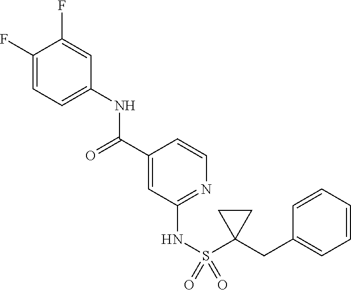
C1(F)=CC=C(NC(C2=CC(NS(=O)(=O)C3(CC4=CC=CC=C4)CC3)=NC=C2)=O)C=C1F
